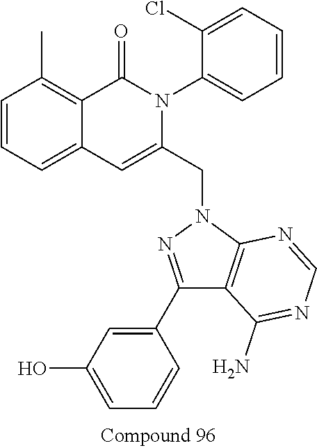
C1=CC=C2C(=C1C)C(=O)N(C1=CC=CC=C1Cl)C(CN1N=C(C3=CC(O)=CC=C3)C3=C1N=CN=C3N)=C2
